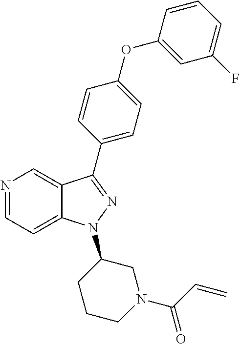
N1=CC=C2C(=C1)C(C1=CC=C(OC3=CC(F)=CC=C3)C=C1)=NN2C1CCCN(C(=O)C=C)C1
